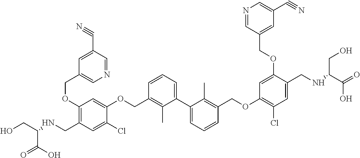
C1(OCC2=CN=CC(C#N)=C2)=C(CNC(CO)C(=O)O)C=C(Cl)C(OCC2=C(C)C(C3=CC=CC(COC4=C(Cl)C=C(CNC(C(O)=O)CO)C(OCC5=CC(C#N)=CN=C5)=C4)=C3C)=CC=C2)=C1
